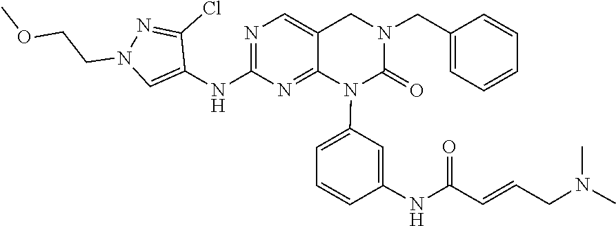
CN(CC=CC(NC1=CC(N2C3=NC(NC4=CN(CCOC)N=C4Cl)=NC=C3CN(CC3=CC=CC=C3)C2=O)=CC=C1)=O)C
